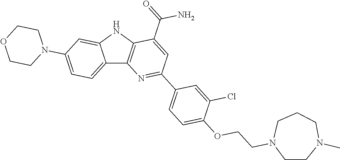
C12=CC=C(N3CCOCC3)C=C1NC1=C2N=C(C2=CC=C(OCCN3CCN(C)CCC3)C(Cl)=C2)C=C1C(=O)N
